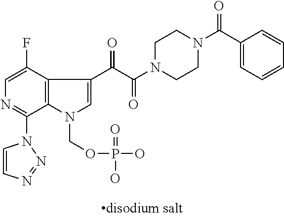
C1=C(F)C2=C(C(N3C=CN=N3)=N1)N(COP(=O)(O)O)C=C2C(C(N1CCN(C(C2=CC=CC=C2)=O)CC1)=O)=O
